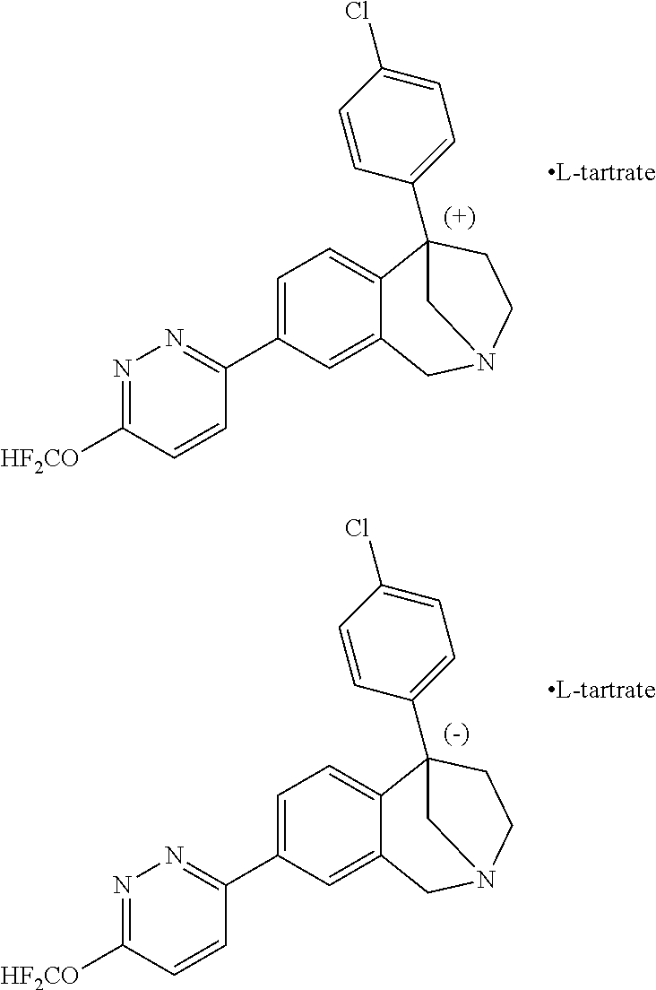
C1=C(C2=NN=C([HF2CO])C=C2)C=C2C(=C1)C1(C3=CC=C(Cl)C=C3)CCN(C2)C1.C1=C(C2=NN=C([HF2CO])C=C2)C=C2C(=C1)C1(C3=CC=C(Cl)C=C3)CCN(C2)C1
